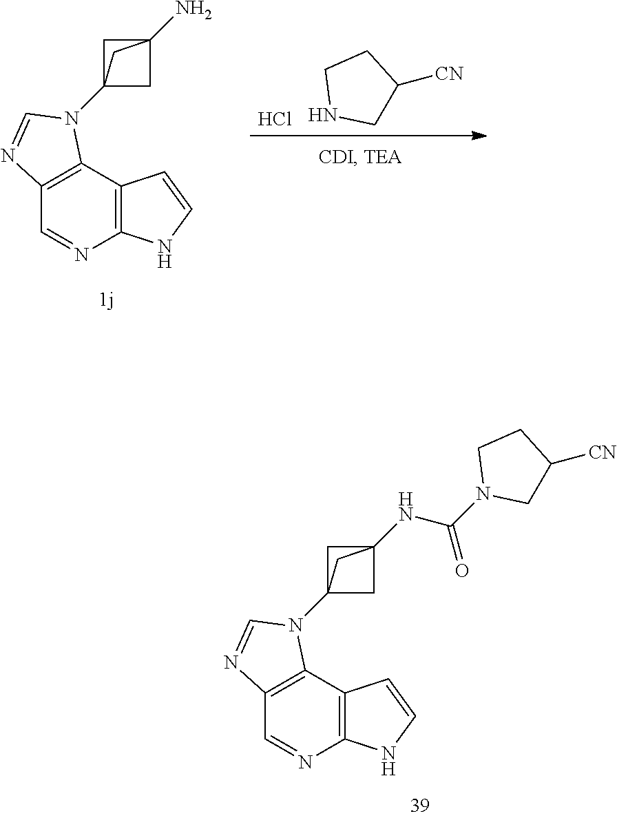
Cl.N1CC([CN])CC1.C1=NC2=C(C3=C1N=CN3C13CC(N)(C1)C3)C=CN2.C1=NC2=C(C3=C1N=CN3C13CC(NC(=O)N4CC([CN])CC4)(C1)C3)C=CN2
